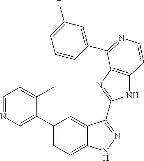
C1(C2=CN=CC=C2C)=CC=C2C(=C1)C(C1=NC3=C(N1)C=CN=C3C1=CC(F)=CC=C1)=NN2
